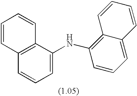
C12=C(C(NC3=C4C(=CC=C3)C=CC=C4)=CC=C1)C=CC=C2
